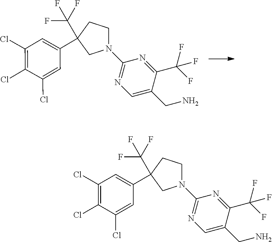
C1CC(C2=CC(Cl)=C(Cl)C(Cl)=C2)(C(F)(F)F)CN1C1=NC=C(CN)C(C(F)(F)F)=N1.C1CC(C(F)(F)F)(C2=CC(Cl)=C(Cl)C(Cl)=C2)CN1C1=NC=C(CN)C(C(F)(F)F)=N1
